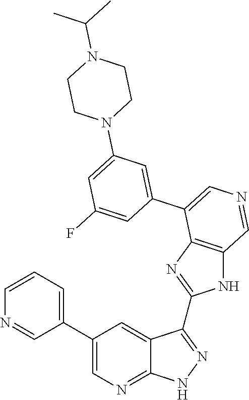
C1=CC=C(C2=CN=C3C(=C2)C(C2=NC4=C(N2)C=NC=C4C2=CC(N4CCN(C(C)C)CC4)=CC(F)=C2)=NN3)C=N1
